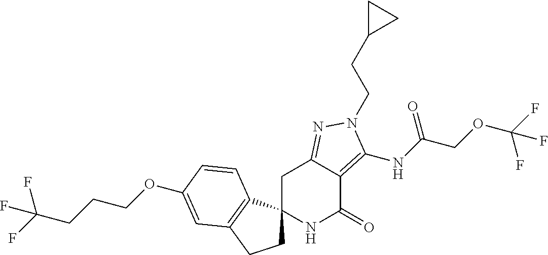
C1C2(C3=C(C1)C=C(OCCCC(F)(F)F)C=C3)NC(=O)C1=C(NC(COC(F)(F)F)=O)N(CCC3CC3)N=C1C2
